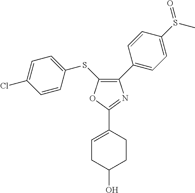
C1(C2=CC=C(S(=O)C)C=C2)=C(SC2=CC=C(Cl)C=C2)OC(C2=CCC(O)CC2)=N1
